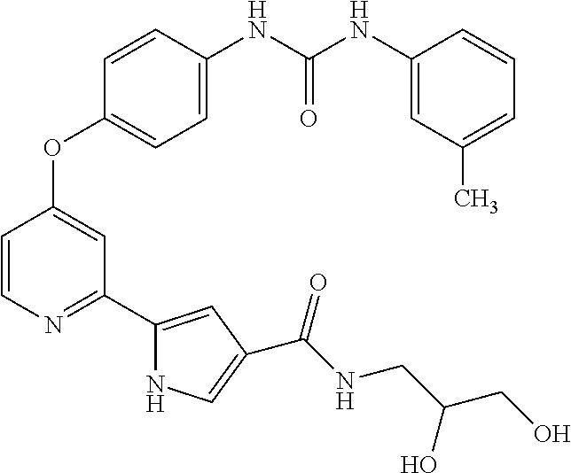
C1=C(NC(NC2=CC(C)=CC=C2)=O)C=CC(OC2=CC(C3=CC(C(NCC(CO)O)=O)=CN3)=NC=C2)=C1
